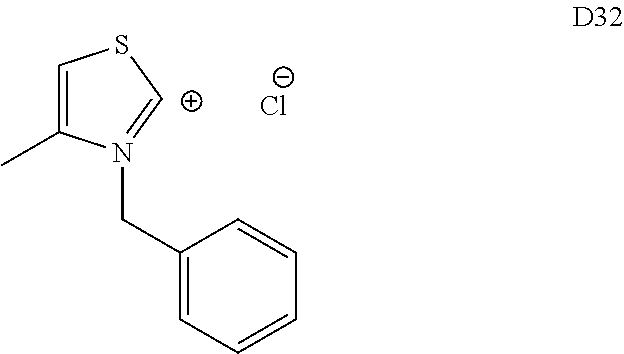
C1=C(C)N(CC2=CC=CC=C2)=[C+]S1.[Cl-]
